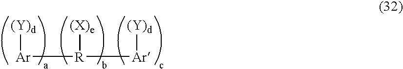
[(Y)d][Ar][R]([(X)e])[Ar][(Y)d]
